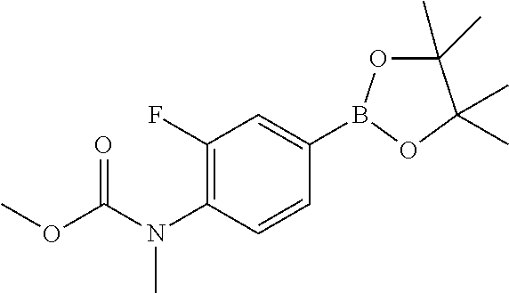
C1(B2OC(C)(C)C(C)(C)O2)=CC(F)=C(N(C(OC)=O)C)C=C1
